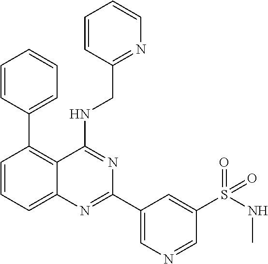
C1=CC=C2C(=C1C1=CC=CC=C1)C(NCC1=NC=CC=C1)=NC(C1=CN=CC(S(NC)(=O)=O)=C1)=N2
